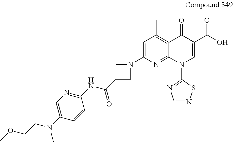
C1=C(N2CC(C(NC3=NC=C(N(CCOC)C)C=C3)=O)C2)N=C2C(=C1C)C(=O)C(C(O)=O)=CN2C1=NC=NS1
